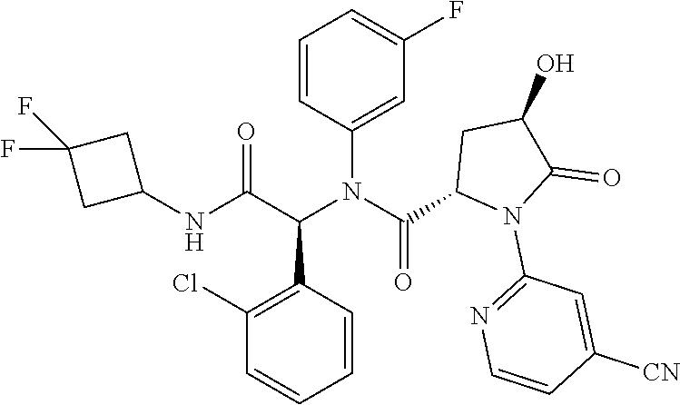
C1=CC(C(C(NC2CC(F)(F)C2)=O)N(C(C2N(C3=NC=CC([CN])=C3)C(=O)C(O)C2)=O)C2=CC(F)=CC=C2)=C(Cl)C=C1
